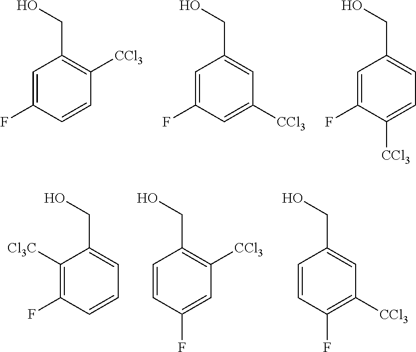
C1=C(F)C=CC([CCl3])=C1CO.C1=C(F)C=C([CCl3])C=C1CO.C1=C(F)C([CCl3])=CC=C1CO.C1([Cl3C])=C(F)C=CC=C1CO.C1=CC(F)=CC([CCl3])=C1CO.C1=CC(F)=C([CCl3])C=C1CO
